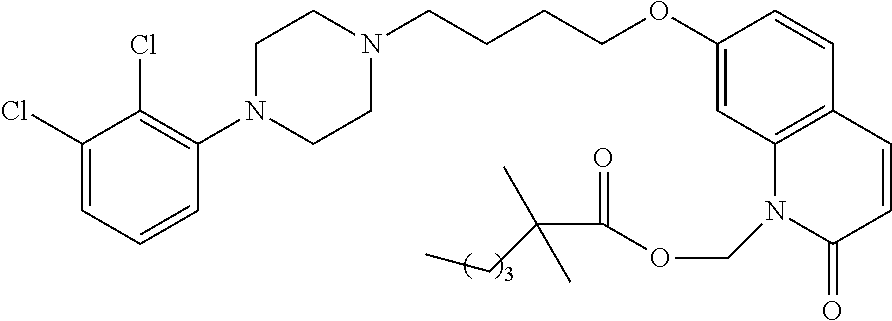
C1(Cl)=CC=CC(N2CCN(CCCCOC3=CC4=C(C=C3)C=CC(=O)N4COC(=O)C(CC)(C)C)CC2)=C1Cl
